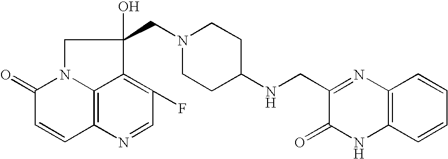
C12=C3N(C(=O)C=C1)CC(O)(CN1CCC(NCC4=NC5=C(C=CC=C5)NC4=O)CC1)C3=C(F)C=N2
